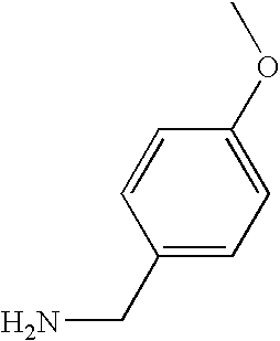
NCC1=CC=C(OC)C=C1
